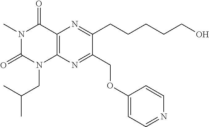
N1(C)C(=O)N(CC(C)C)C2=C(C1=O)N=C(CCCCCO)C(COC1=CC=NC=C1)=N2
